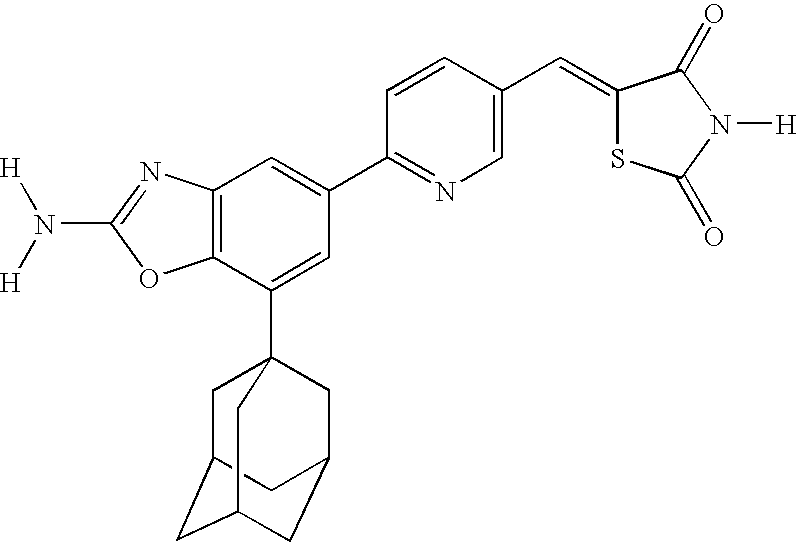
N(C1=NC2=C(O1)C(C13CC4CC(CC(C1)C4)C3)=CC(C1=NC=C(C=C3SC(=O)N([H])C3=O)C=C1)=C2)([H])[H]
